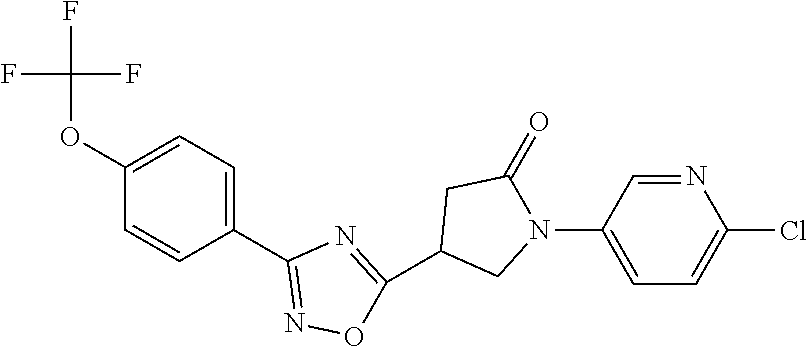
C1(OC(F)(F)F)=CC=C(C2=NOC(C3CN(C4=CC=C(Cl)N=C4)C(=O)C3)=N2)C=C1
